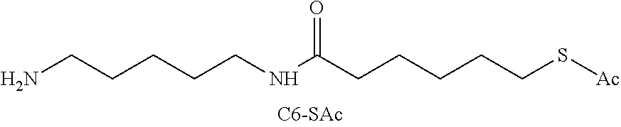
N(C(CCCCCS[Ac])=O)CCCCCN
